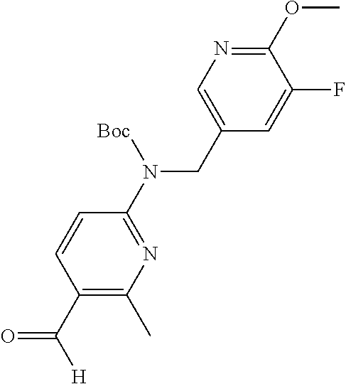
C1(N(CC2=CN=C(OC)C(F)=C2)[Boc])=NC(C)=C(C(=O)[H])C=C1
